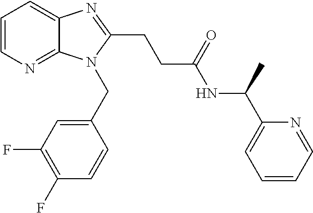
C1=CN=C2C(=C1)N=C(CCC(NC(C1=CC=CC=N1)C)=O)N2CC1=CC(F)=C(F)C=C1
